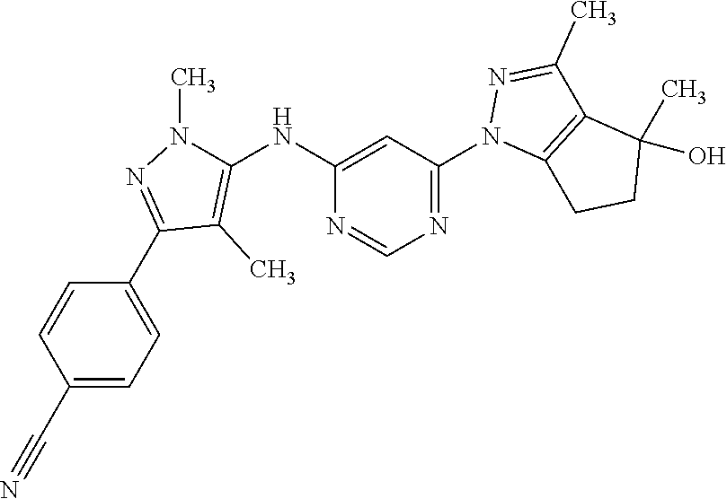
N1=CN=C(N2C3=C(C(C)=N2)C(C)(O)CC3)C=C1NC1=C(C)C(C2=CC=C(C#N)C=C2)=NN1C
